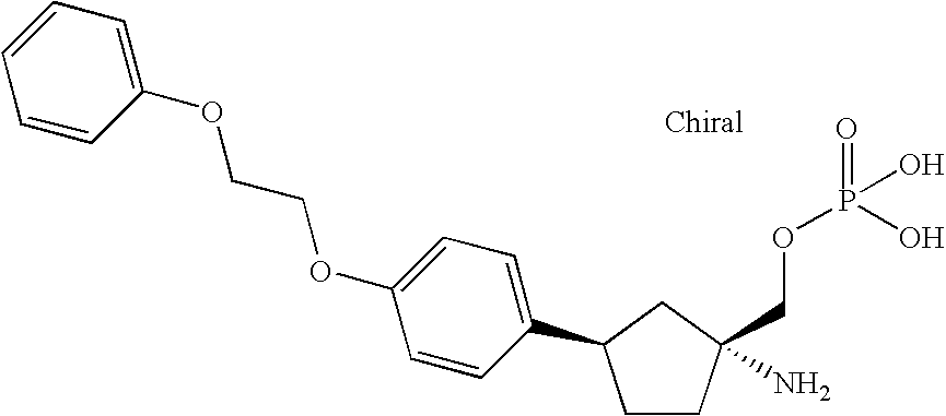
C1CC(COP(=O)(O)O)(N)CC1C1=CC=C(OCCOC2=CC=CC=C2)C=C1
